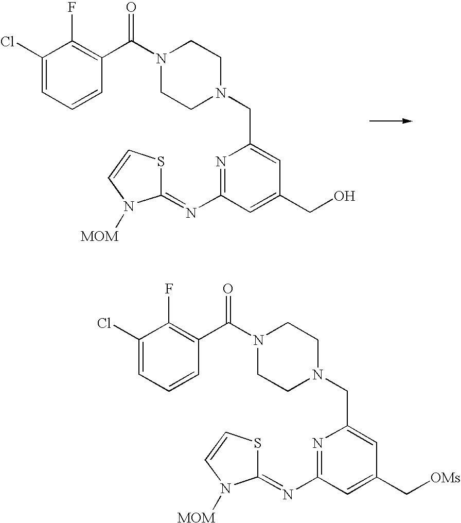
N1=C(N=C2SC=CN2[MOM])C=C(CO)C=C1CN1CCN(C(C2=C(F)C(Cl)=CC=C2)=O)CC1.N1=C(N=C2SC=CN2[MOM])C=C(C[OMs])C=C1CN1CCN(C(C2=C(F)C(Cl)=CC=C2)=O)CC1
